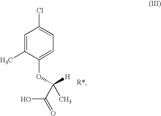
C1=C(C)C(OC([H])(C(O)=O)C)=CC=C1Cl
